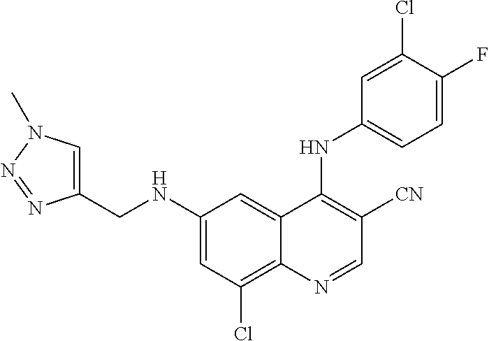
C1=C(F)C(Cl)=CC(NC2=C([CN])C=NC3=C(Cl)C=C(NCC4=CN(C)N=N4)C=C23)=C1
